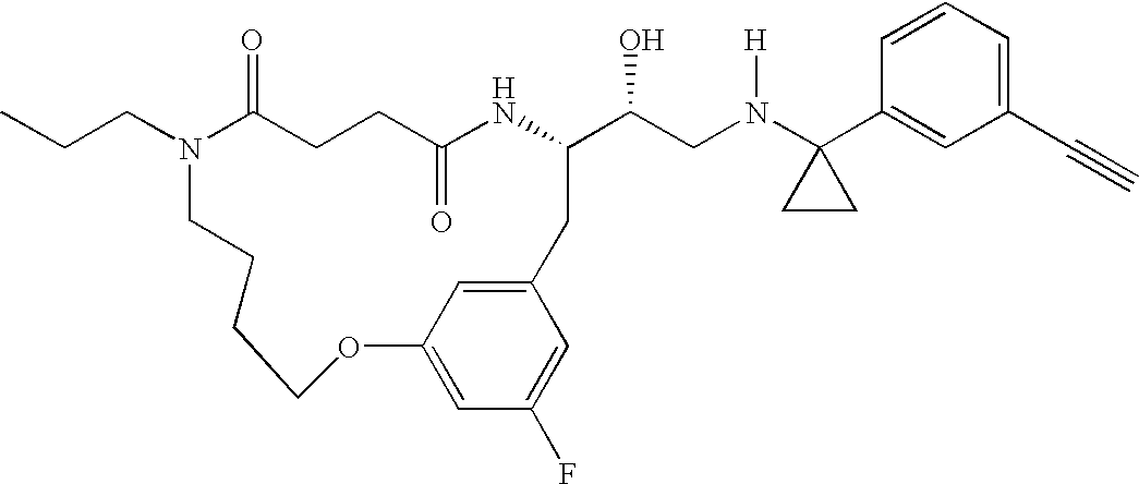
N1(CCC)C(=O)CCC(=O)NC(C(CN(C2(C3=CC(C#C)=CC=C3)CC2)[H])O)CC2=CC(=CC(F)=C2)OCCCC1
